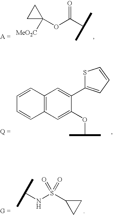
C1C(OC(C(C)C)=O)([MeO2C])C1.C1=CC2=C(C=C1)C=C(OC(C)C)C(C1=CC=CS1)=C2.CC(NS(C1CC1)(=O)=O)C
